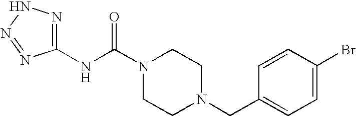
N(C(N1CCN(CC2=CC=C(Br)C=C2)CC1)=O)C1=NNN=N1
